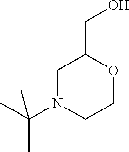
C1N(C(C)(C)C)CCOC1CO
